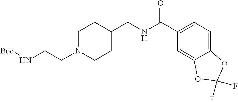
C1N(CCN[Boc])CCC(CNC(C2=CC=C3C(=C2)OC(F)(F)O3)=O)C1
